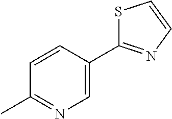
C1=CC(C2=NC=CS2)=CN=C1C
